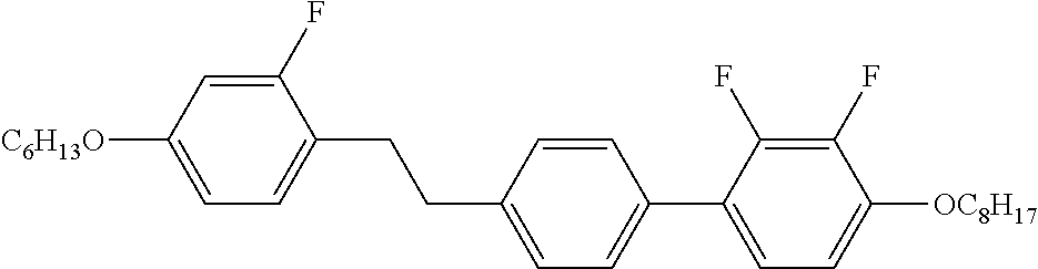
C1(F)=CC([C6H13O])=CC=C1CCC1=CC=C(C2=CC=C([OC8H17])C(F)=C2F)C=C1
